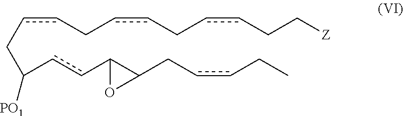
c(cCccCccCC[Z])CC(ccC1C(CccCC)O1)[PO1]
